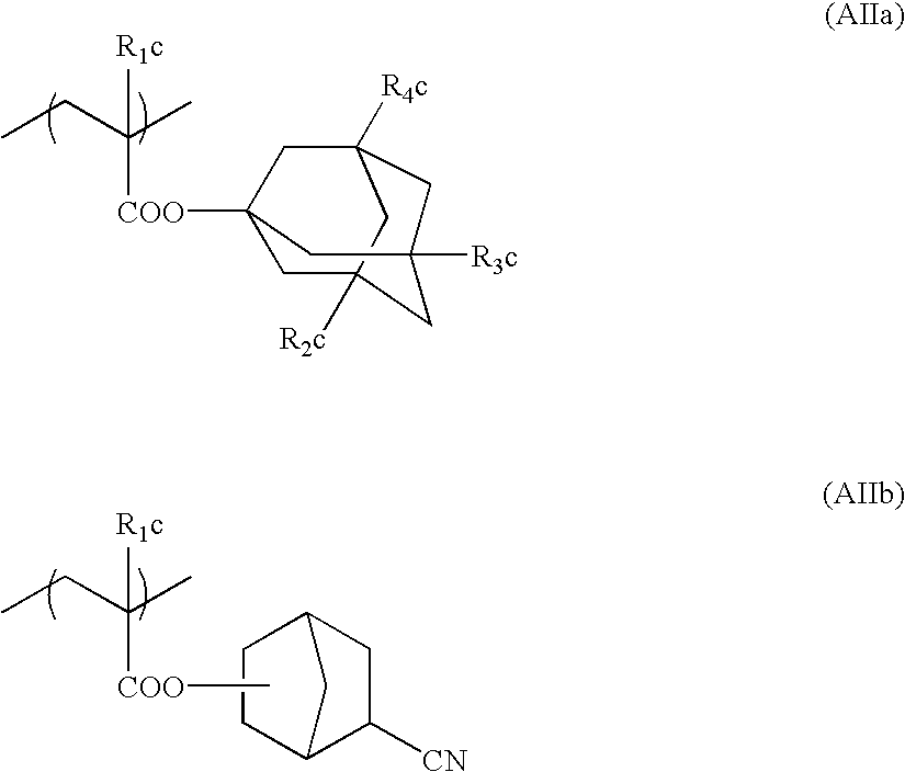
CCC(C)([COO]C12CC3([R4c])CC([R3c])(CC([R2c])(C1)C3)C2)[R1c].C12C([CN])CC(C1)CC2.CCC(C)([R1c])[COO]C
